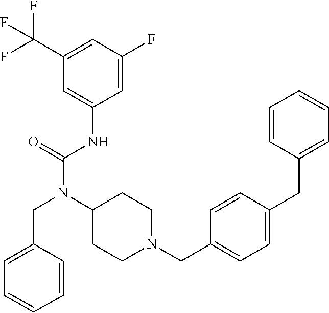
C1(C(F)(F)F)=CC(F)=CC(NC(N(C2CCN(CC3=CC=C(CC4=CC=CC=C4)C=C3)CC2)CC2=CC=CC=C2)=O)=C1
